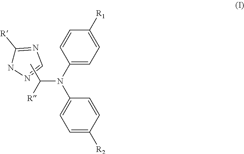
C1([R])=NC=NN1.C1(N(C2=CC=C([R2])C=C2)C([R])C)=CC=C([R1])C=C1
